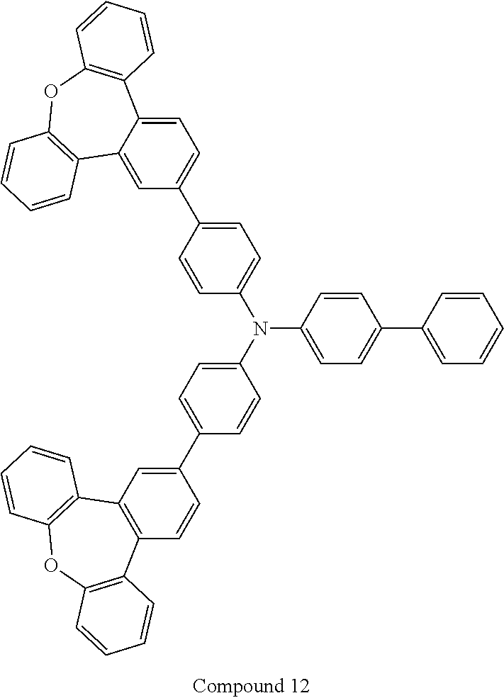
C1(C2=CC3=C(C=C2)C2=C(OC4=C3C=CC=C4)C=CC=C2)=CC=C(N(C2=CC=C(C3=CC=CC=C3)C=C2)C2=CC=C(C3=CC=C4C(=C3)C3=C(OC5=C4C=CC=C5)C=CC=C3)C=C2)C=C1
